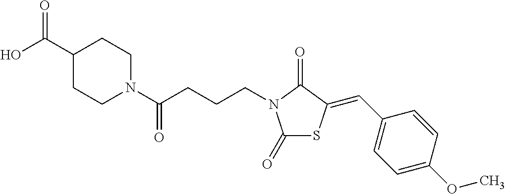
OC(C1CCN(C(CCCN2C(=O)SC(=CC3=CC=C(OC)C=C3)C2=O)=O)CC1)=O
